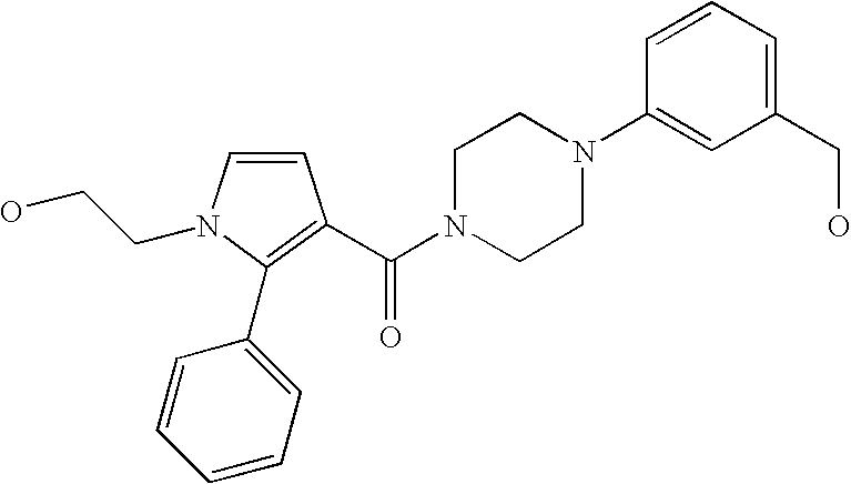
C1=CN(CCO)C(C2=CC=CC=C2)=C1C(N1CCN(C2=CC(CO)=CC=C2)CC1)=O
